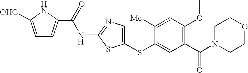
C1(SC2=CC(C(N3CCOCC3)=O)=C(OC)C=C2[Me])=CN=C(NC(C2=CC=C([OHC])N2)=O)S1
